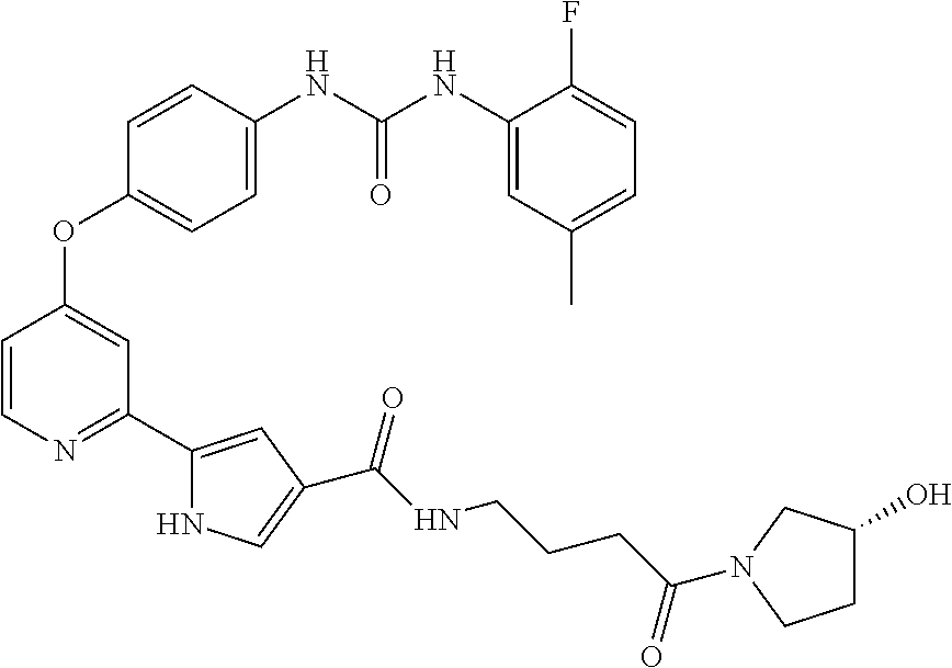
C1=CN=C(C2=CC(C(NCCCC(=O)N3CC(O)CC3)=O)=CN2)C=C1OC1=CC=C(NC(NC2=CC(C)=CC=C2F)=O)C=C1
